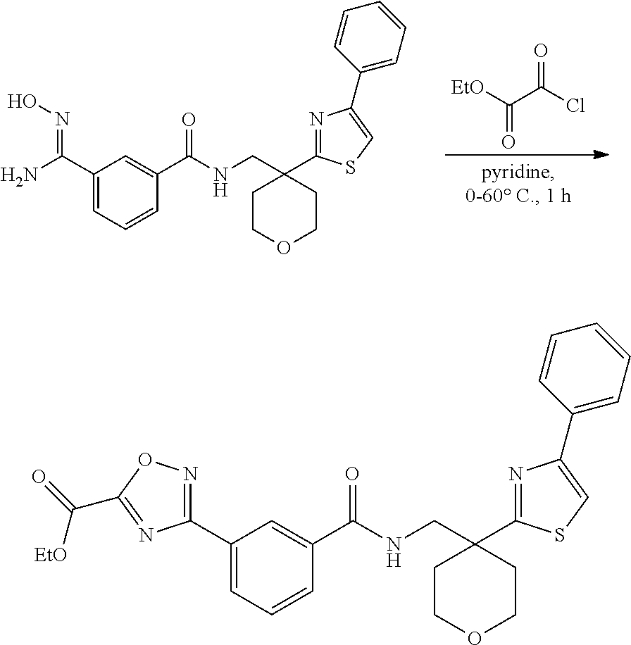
C1(C(N)=NO)=CC=CC(C(=O)NCC2(C3=NC(C4=CC=CC=C4)=CS3)CCOCC2)=C1.[EtO]C(C(Cl)=O)=O.C1(C2=NOC(C(=O)[EtO])=N2)=CC=CC(C(=O)NCC2(C3=NC(C4=CC=CC=C4)=CS3)CCOCC2)=C1
